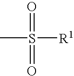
CS([R1])(=O)=O
